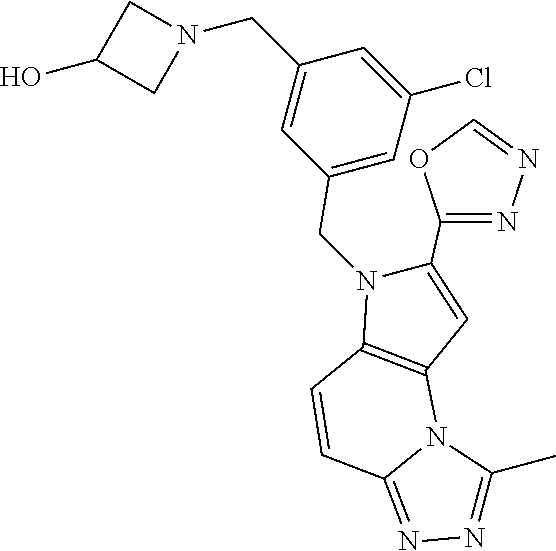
C1(CN2C(C3=NN=CO3)=CC3=C2C=CC2=NN=C(C)N32)=CC(Cl)=CC(CN2CC(O)C2)=C1
